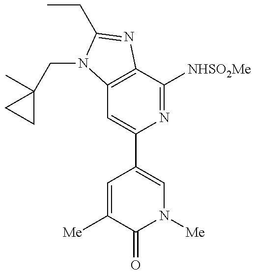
C12=C(C([NHSO2Me])=NC(C3=CN([Me])C(=O)C([Me])=C3)=C1)N=C(CC)N2CC1(C)CC1
